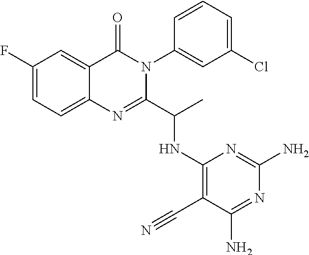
C1(F)=CC=C2C(=C1)C(=O)N(C1=CC(Cl)=CC=C1)C(C(C)NC1=C(C#N)C(N)=NC(N)=N1)=N2
